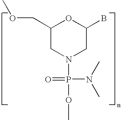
C1(COC)CN(P(OC)(=O)N(C)C)CC(B)O1
